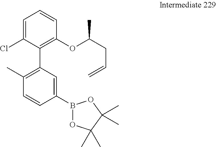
C1=C(Cl)C(C2=C(C)C=CC(B3OC(C)(C)C(C)(C)O3)=C2)=C(OC(CC=C)C)C=C1
